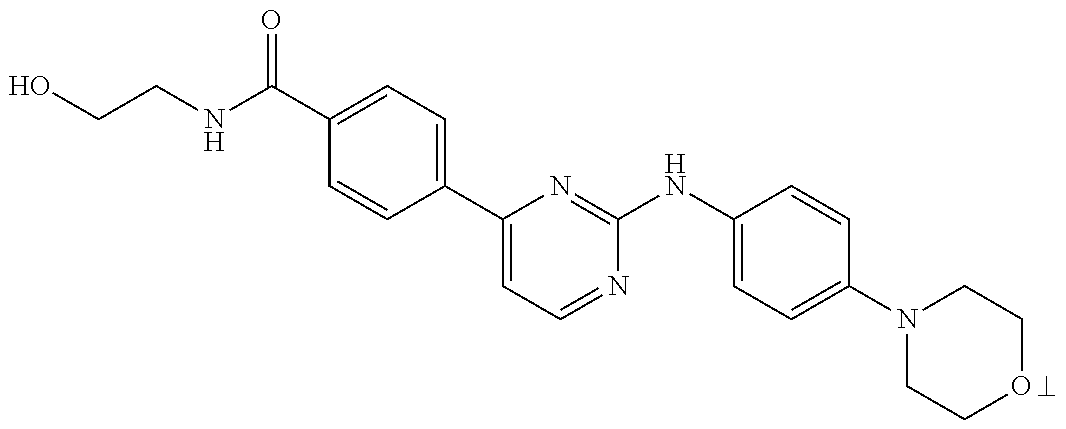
C1(C(NCCO)=O)=CC=C(C2=CC=NC(NC3=CC=C(N4CCOCC4)C=C3)=N2)C=C1
